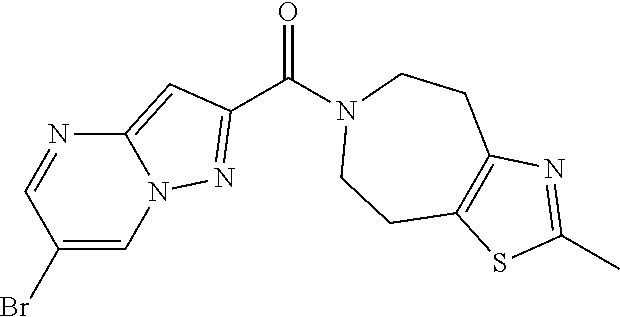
C1(Br)=CN2C(=CC(C(N3CCC4=C(CC3)N=C(C)S4)=O)=N2)N=C1
